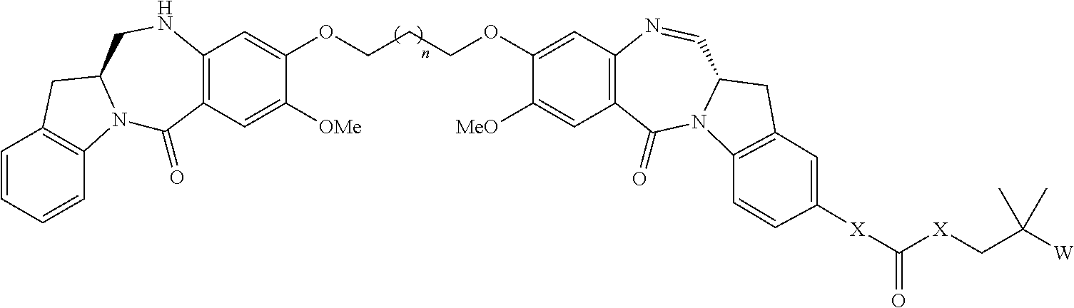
C1=CC=CC2=C1CC1N2C(=O)C2=C(NC1)C=C(OCCCOC1=CC3=C(C=C1[MeO])C(=O)N1C(C=N3)CC3=C1C=CC([X]C([X]CC([W])(C)C)=O)=C3)C([OMe])=C2
